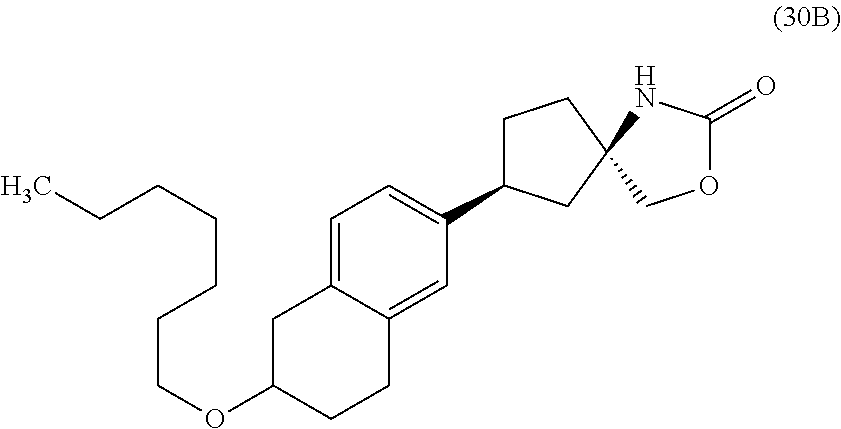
C1=C2C(=CC(C3CCC4(C3)COC(=O)N4)=C1)CCC(OCCCCCCC)C2
